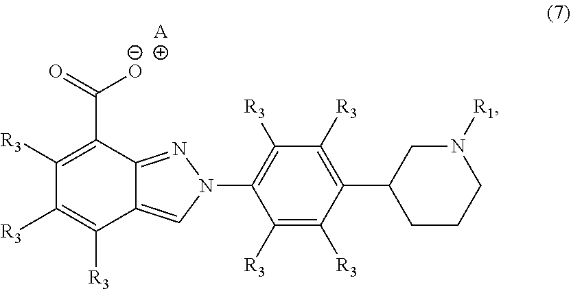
C1(N2N=C3C(=C2)C([R3])=C([R3])C([R3])=C3C(=O)[O-])=C([R3])C([R3])=C(C2CCCN([R1])C2)C([R3])=C1[R3].[A]
